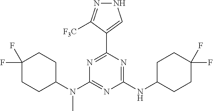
N1=C(C2=CNN=C2[F3C])N=C(NC2CCC(F)(F)CC2)N=C1N(C1CCC(F)(F)CC1)C
